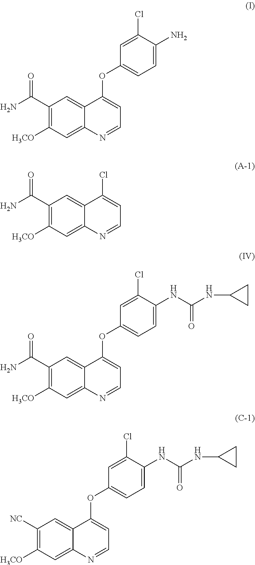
C1(C(N)=O)=C([H3CO])C=C2C(=C1)C(OC1=CC=C(N)C(Cl)=C1)=CC=N2.C1(C(N)=O)=C([H3CO])C=C2C(=C1)C(Cl)=CC=N2.C1(C(N)=O)=C([H3CO])C=C2C(=C1)C(OC1=CC=C(NC(=O)NC3CC3)C(Cl)=C1)=CC=N2.C1([NC])=C([H3CO])C=C2C(=C1)C(OC1=CC=C(NC(=O)NC3CC3)C(Cl)=C1)=CC=N2
